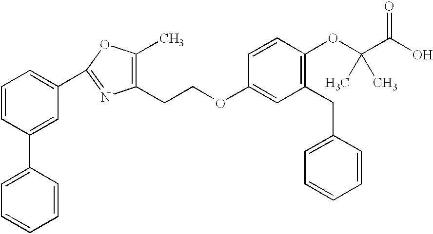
C1(C2=NC(CCOC3=CC(CC4=CC=CC=C4)=C(OC(C)(C(=O)O)C)C=C3)=C(C)O2)=CC=CC(C2=CC=CC=C2)=C1
